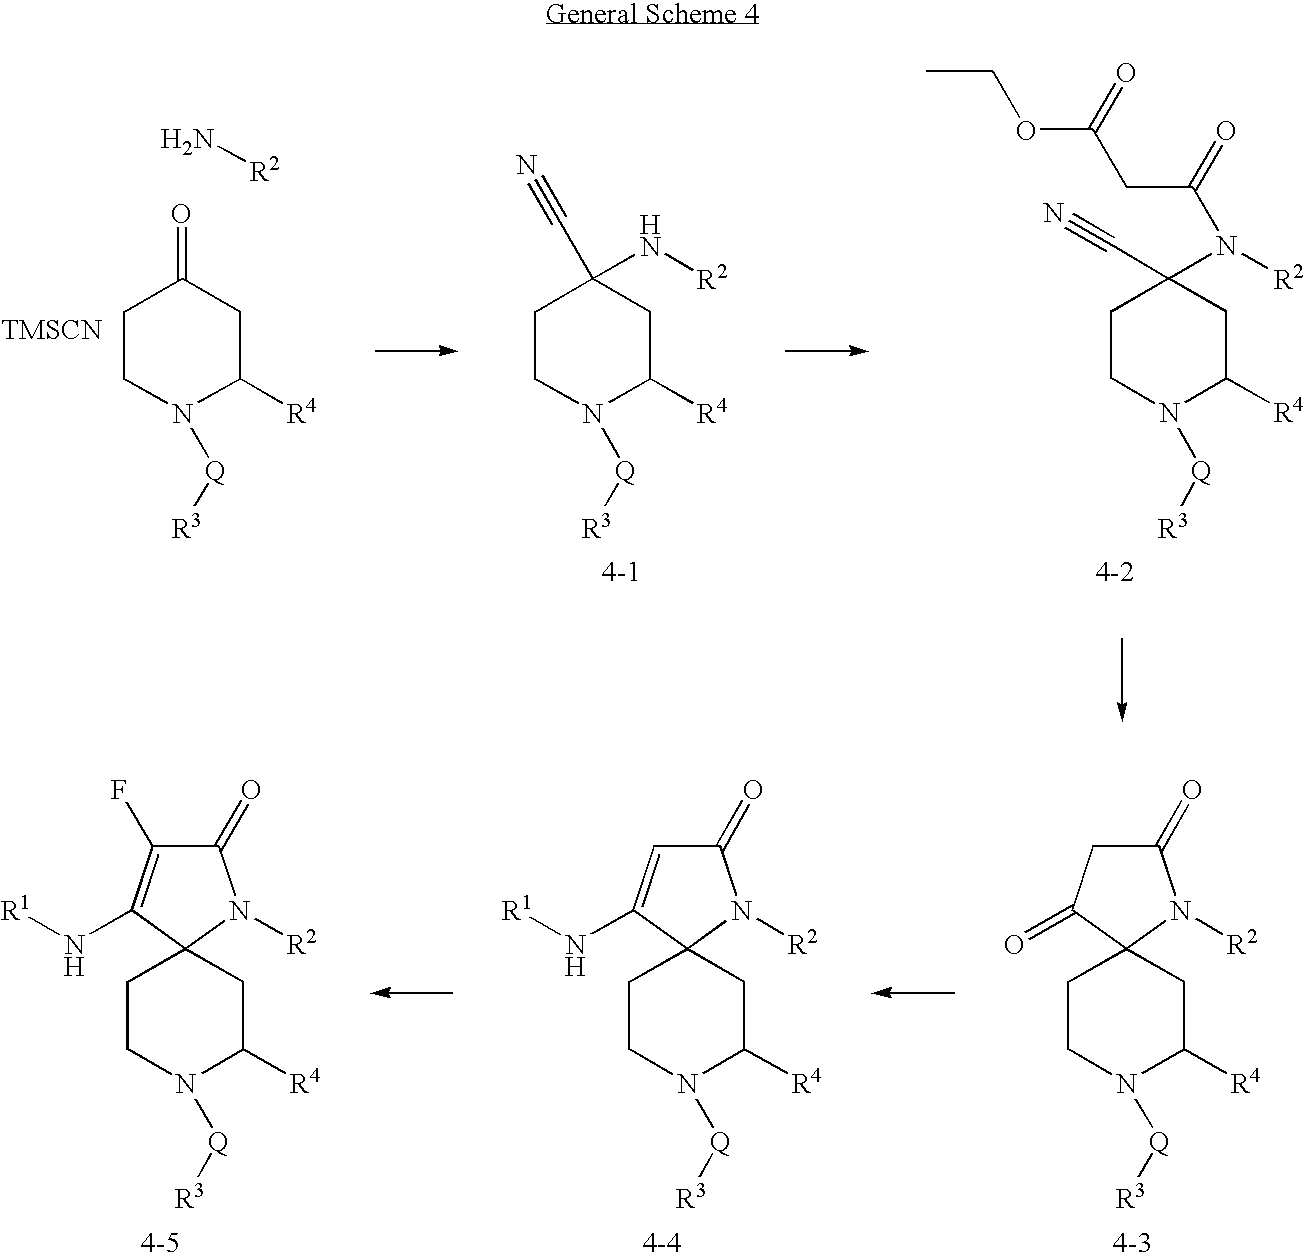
C1CN([Q][R3])C([R4])CC1=O.N[R2].[TMSCN].C1CN([Q][R3])C([R4])CC1(C#N)N[R2].C1CN([Q][R3])C([R4])CC1(N([R2])C(=O)CC(OCC)=O)C#N.C1CN([Q][R3])C([R4])CC12N([R2])C(=O)CC2=O.C1CN([Q][R3])C([R4])CC12N([R2])C(=O)C=C2N[R1].C1CN([Q][R3])C([R4])CC12N([R2])C(=O)C(F)=C2N[R1]
